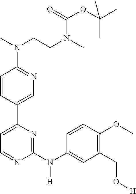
C1=CC(C2=CC=NC(N(C3=CC(CO[H])=C(OC)C=C3)[H])=N2)=CN=C1N(C)CCN(C)C(=O)OC(C)(C)C
